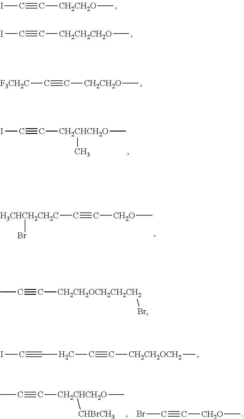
IC#C[CH2CH2O]C.IC#C[CH2CH2CH2O]C.[F3CH2C]C#C[CH2CH2O]C.IC#C[CH2CHCH2O](C)C.C(#C[CH2O]C)[H3CHCH2CH2C]Br.IC#CCC#C[CH2CH2OCH2]C.CC#C[CH2CHCH2O](C)[CHBrCH3].BrC#C[CH2O]C.CC#C[CH2CH2OCH2CH2CH2]Br
